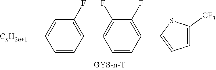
C1=CC(C2=C(F)C(F)=C(C3=CC=C([CF3])S3)C=C2)=C(F)C=C1[CnH2n+1]
